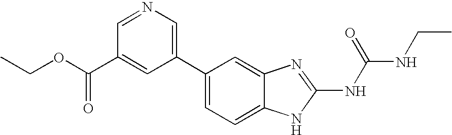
C1(C2=CN=CC(C(OCC)=O)=C2)=CC=C2C(=C1)N=C(NC(NCC)=O)N2
